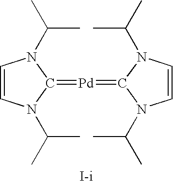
C1=CN(C(C)C)C(=[Pd]=C2N(C(C)C)C=CN2C(C)C)N1C(C)C
